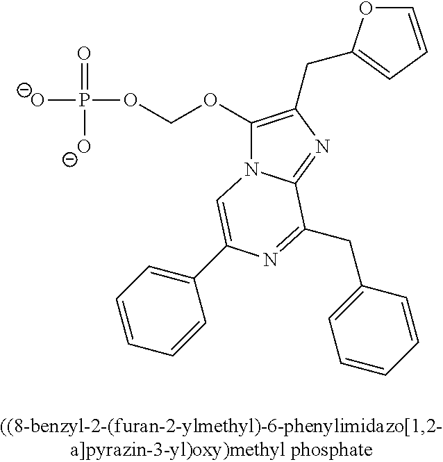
O(C1=C(CC2=CC=CO2)N=C2N1C=C(C1=CC=CC=C1)N=C2CC1=CC=CC=C1)COP(=O)([O-])[O-]
